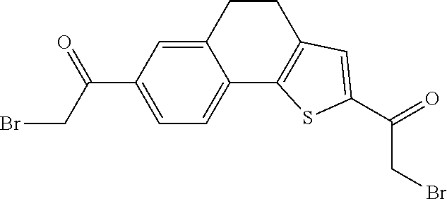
C12=CC(C(CBr)=O)=CC=C1C1=C(CC2)C=C(C(=O)CBr)S1
